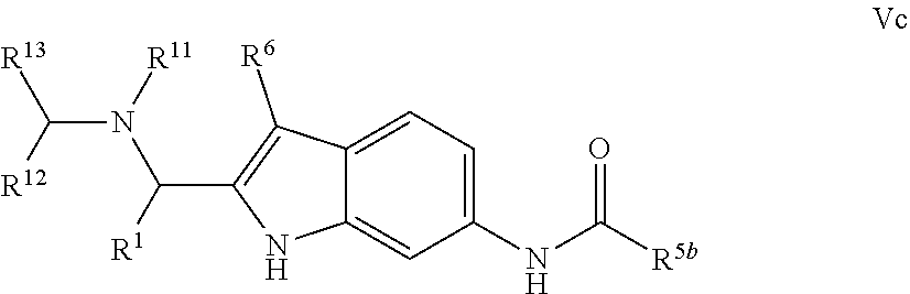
C12=CC=C(NC([R5b])=O)C=C1NC(C(N(C([R12])[R13])[R11])[R1])=C2[R6]
